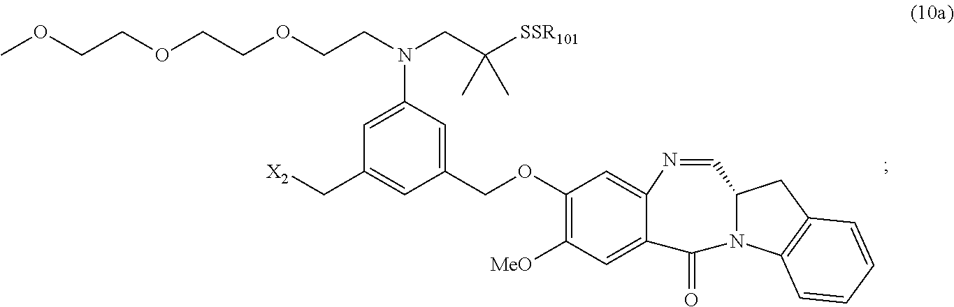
C1(OCC2=CC(N(CC([SSR101])(C)C)CCOCCOCCOC)=CC(C[X2])=C2)=C([MeO])C=C2C(=C1)N=CC1N(C2=O)C2=C(C1)C=CC=C2
